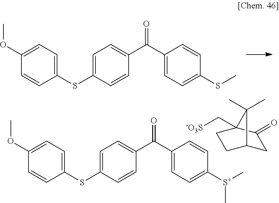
C1=C(SC2=CC=C(OC)C=C2)C=CC(C(C2=CC=C([S+](C)C)C=C2)=O)=C1.[-O3S]CC12CCC(CC1=O)C2(C)C.C1=C(SC2=CC=C(OC)C=C2)C=CC(C(C2=CC=C(SC)C=C2)=O)=C1
